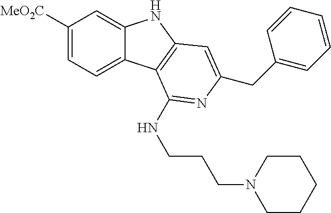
C1([MeO2C])=CC=C2C(=C1)NC1=C2C(NCCCN2CCCCC2)=NC(CC2=CC=CC=C2)=C1
